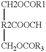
[CH2OCOR1][R2COOCH][CH2OCOR3]
